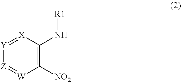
[Y]1=[X]C(N[R1])=C([NO2])[W]=[Z]1
